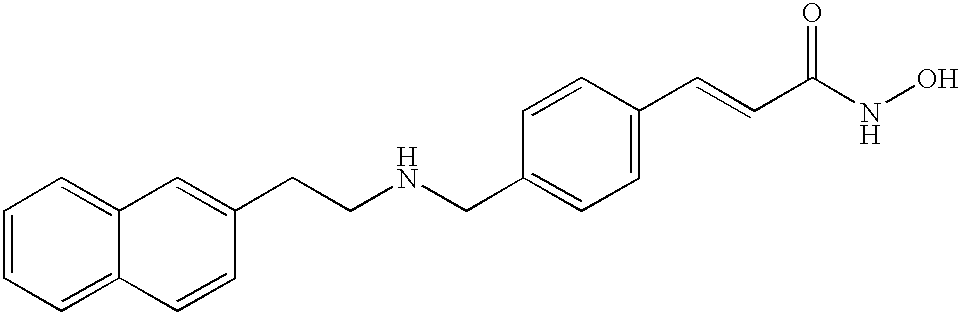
C1=CC=C2C(=C1)C=C(CCNCC1=CC=C(C=CC(NO)=O)C=C1)C=C2
